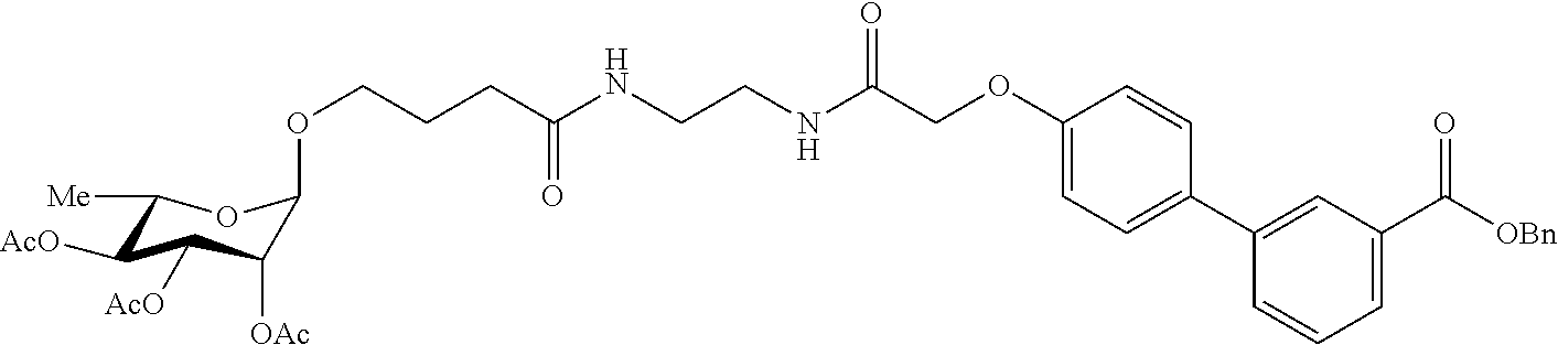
C1(OCC(NCCNC(CCCOC2C([OAc])C([AcO])C([AcO])C([Me])O2)=O)=O)=CC=C(C2=CC(C([OBn])=O)=CC=C2)C=C1
